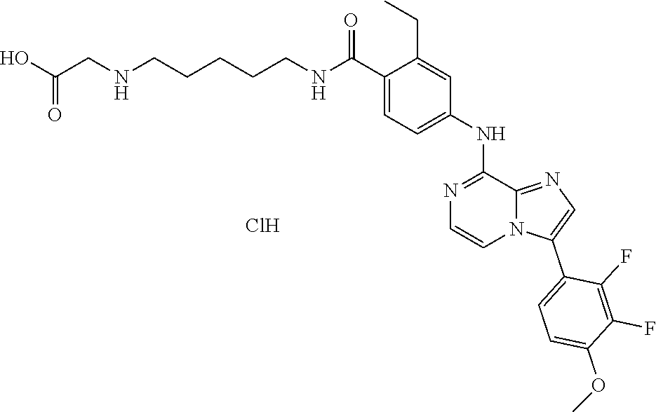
C1(CC)=CC(NC2=NC=CN3C2=NC=C3C2=CC=C(OC)C(F)=C2F)=CC=C1C(NCCCCCNCC(O)=O)=O.Cl
